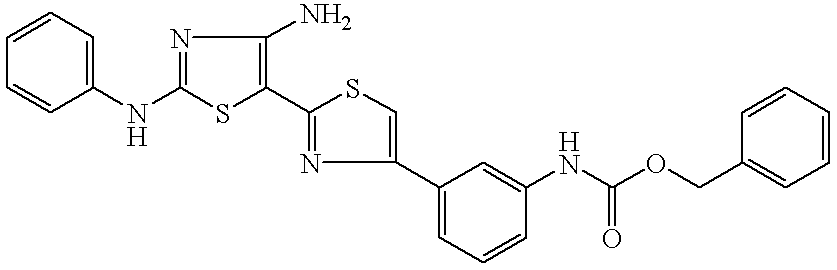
C1=C(NC2=NC(N)=C(C3=NC(C4=CC=CC(NC(OCC5=CC=CC=C5)=O)=C4)=CS3)S2)C=CC=C1
